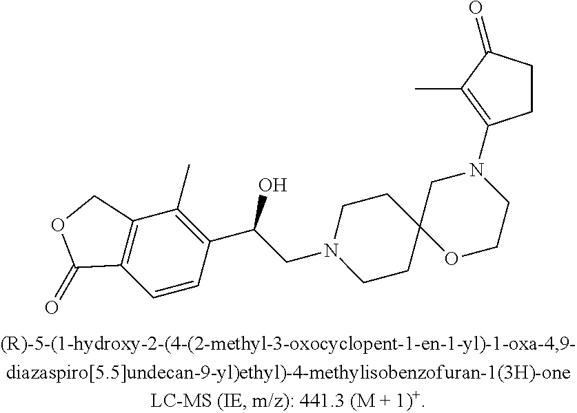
C12=C(C(C)=C(C(O)CN3CCC4(CC3)OCCN(C3=C(C)C(=O)CC3)C4)C=C1)COC2=O
